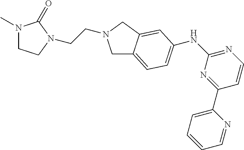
C1=CC(C2=CC=CC=N2)=NC(NC2=CC=C3CN(CCN4C(=O)N(C)CC4)CC3=C2)=N1
